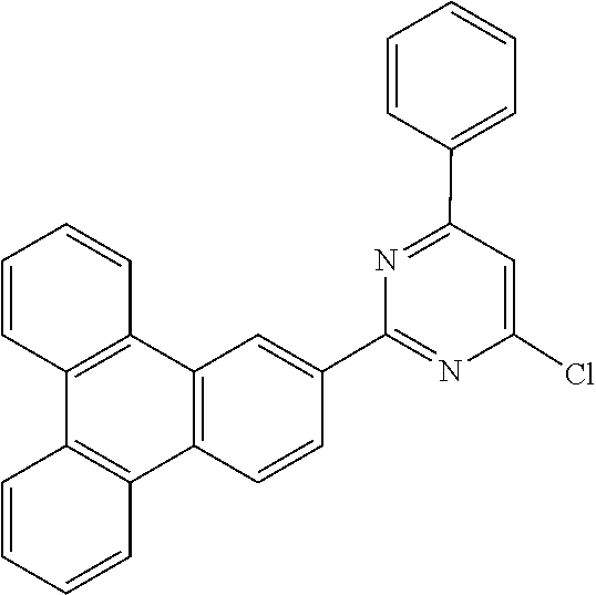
C1=CC2=C(C=C1)C1=C(C3=C2C=C(C2=NC(Cl)=CC(C4=CC=CC=C4)=N2)C=C3)C=CC=C1
